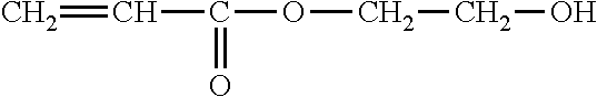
C=CC(=O)OCCO
